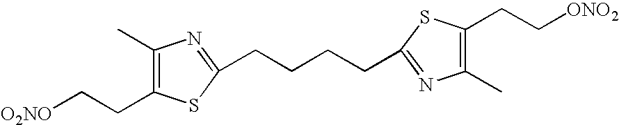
C1(C)=C(CC[O2NO])SC(CCCCC2=NC(C)=C(CC[ONO2])S2)=N1
